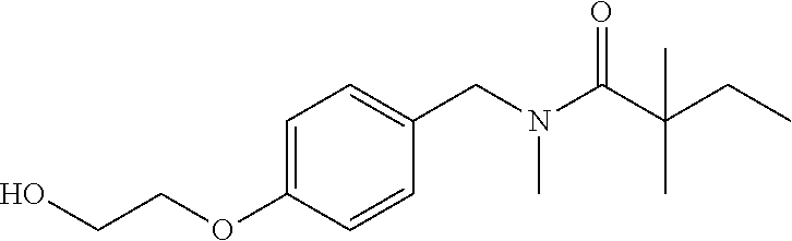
C1=C(OCCO)C=CC(CN(C(C(CC)(C)C)=O)C)=C1
